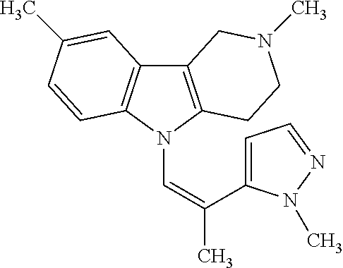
C12=C(N(C=C(C)C3=CC=NN3C)C3=C1C=C(C)C=C3)CCN(C)C2
